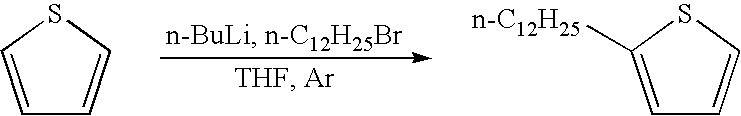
C1=CSC=C1.C1=C([n-C12H25])SC=C1
